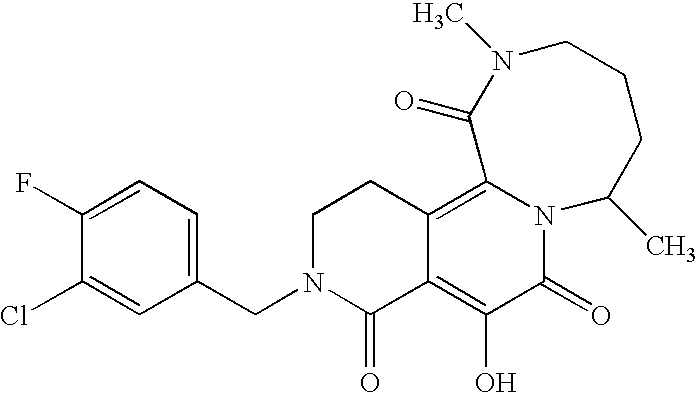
C1(CN2C(=O)C3=C(O)C(=O)N4C(=C3CC2)C(=O)N(C)CCCC4C)=CC=C(F)C(Cl)=C1
